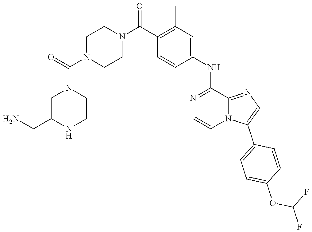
N1(C(=O)N2CCN(C(C3=C(C)C=C(NC4=NC=CN5C(C6=CC=C(OC(F)F)C=C6)=CN=C54)C=C3)=O)CC2)CC(CN)NCC1
